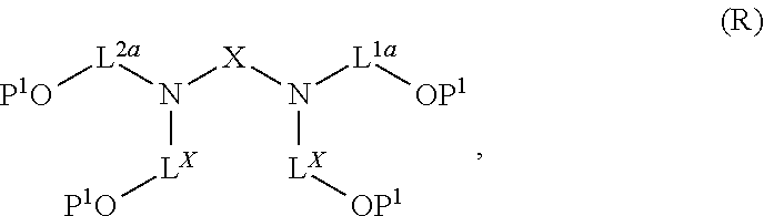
[P1O][L2a]N([LX][P1O])[X]N([L1a][OP1])[LX][OP1]
